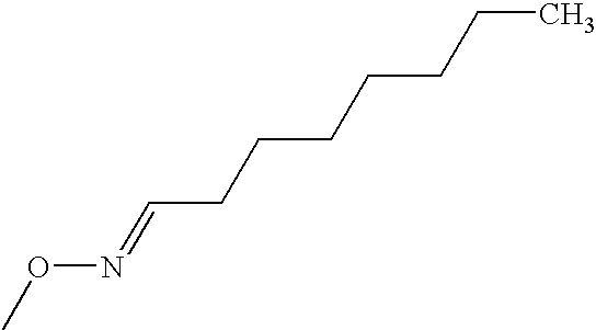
CON=CCCCCCCC
